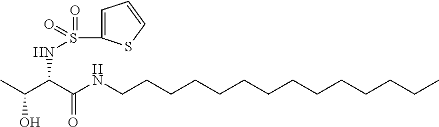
CC(C(C(NCCCCCCCCCCCCCC)=O)NS(=O)(=O)C1=CC=CS1)O
